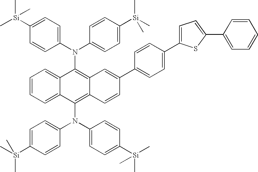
C12=C(N(C3=CC=C([Si](C)(C)C)C=C3)C3=CC=C([Si](C)(C)C)C=C3)C3=CC=CC=C3C(N(C3=CC=C([Si](C)(C)C)C=C3)C3=CC=C([Si](C)(C)C)C=C3)=C1C=CC(C1=CC=C(C3=CC=C(C4=CC=CC=C4)S3)C=C1)=C2
